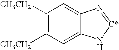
C1([CH3CH2])=C([CH3CH2])C=C2C(=C1)N=[C*]N2
